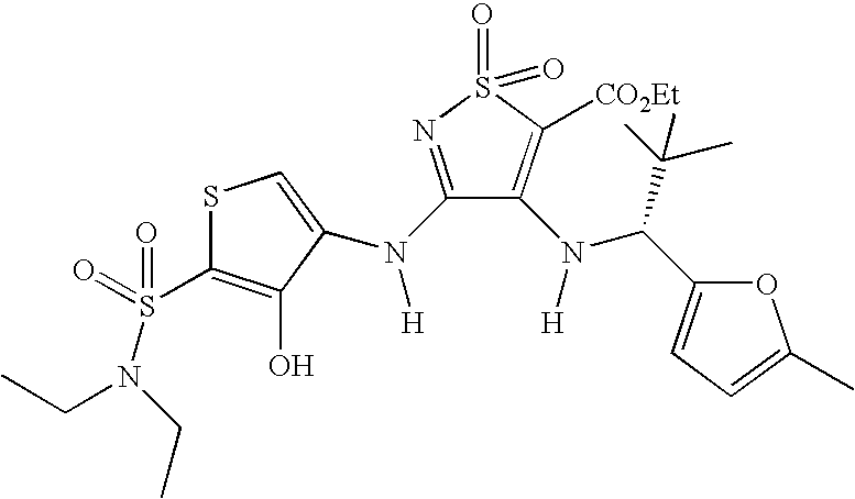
S1C(S(=O)(=O)N(CC)CC)=C(O)C(N(C2=NS(=O)(=O)C([CO2Et])=C2N([H])C(C(C)(C)C)C2=CC=C(C)O2)[H])=C1
